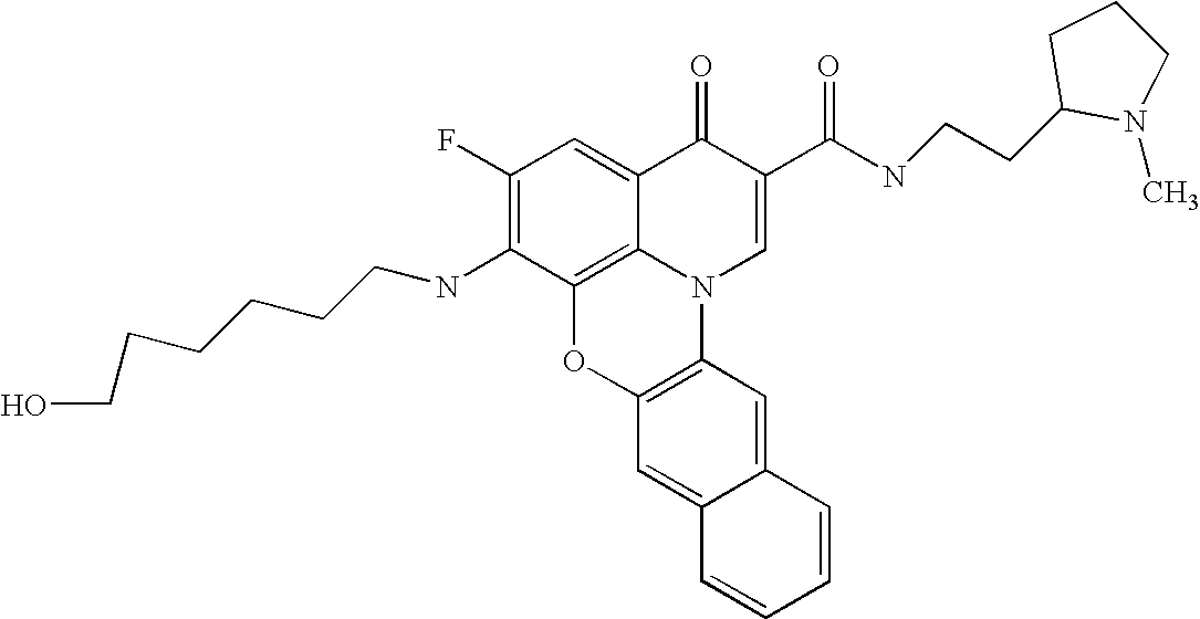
C1(F)=C(NCCCCCCO)C2=C3C(=C1)C(=O)C(C(NCCC1N(C)CCC1)=O)=CN3C1=C(O2)C=C2C(=C1)C=CC=C2
